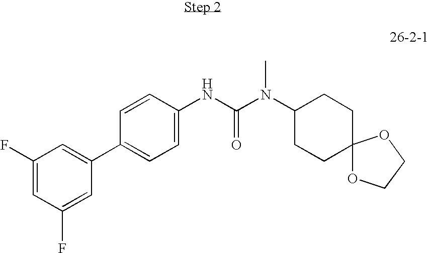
C1(F)=CC(F)=CC(C2=CC=C(NC(=O)N(C3CCC4(CC3)OCCO4)C)C=C2)=C1
